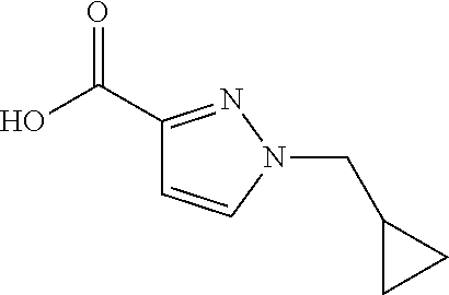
C1(C(O)=O)=NN(CC2CC2)C=C1
